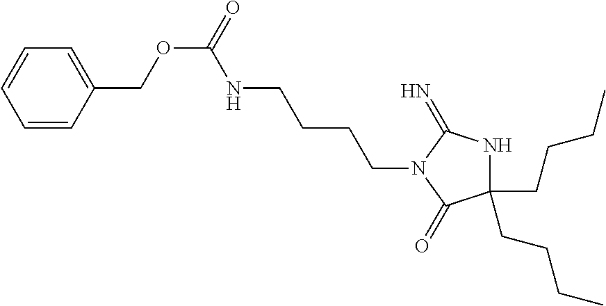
C1(CCCC)(CCCC)NC(=N)N(CCCCNC(OCC2=CC=CC=C2)=O)C1=O
